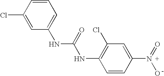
C1=C(Cl)C=CC=C1NC(=O)NC1=C(Cl)C=C(N(O)=O)C=C1
